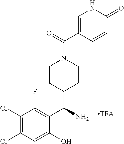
C1(Cl)=C(Cl)C=C(O)C(C(N)C2CCN(C(=O)C3=CNC(=O)C=C3)CC2)=C1F
